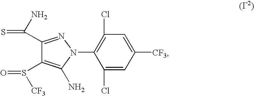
C1(S(=O)[CF3])=C(N)N(C2=C(Cl)C=C([CF3])C=C2Cl)N=C1C(=S)N
